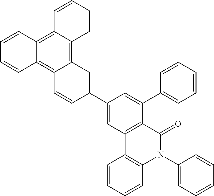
C12=C3C(=C4C(=C1C=CC=C2)C=C(C1=CC2=C(C(C5=CC=CC=C5)=C1)C(=O)N(C1=CC=CC=C1)C1=C2C=CC=C1)C=C4)C=CC=C3
